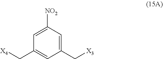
[X4]CC1=CC(C[X3])=CC([NO2])=C1
